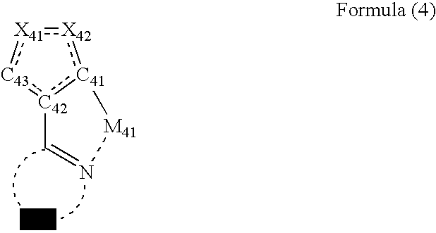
[X42]1:[X41]:[C43]:[C42]2:[C41]:1[M41]N=C2
